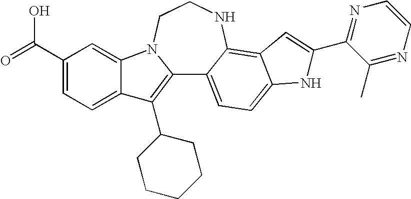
C12=C(C3CCCCC3)C3=CC=C(C(=O)O)C=C3N1CCNC1=C3C(=CC=C21)NC(C1=NC=CN=C1C)=C3
